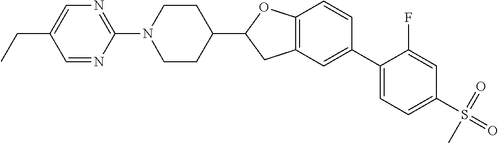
N1(C2=NC=C(CC)C=N2)CCC(C2CC3=C(O2)C=CC(C2=CC=C(S(=O)(=O)C)C=C2F)=C3)CC1
